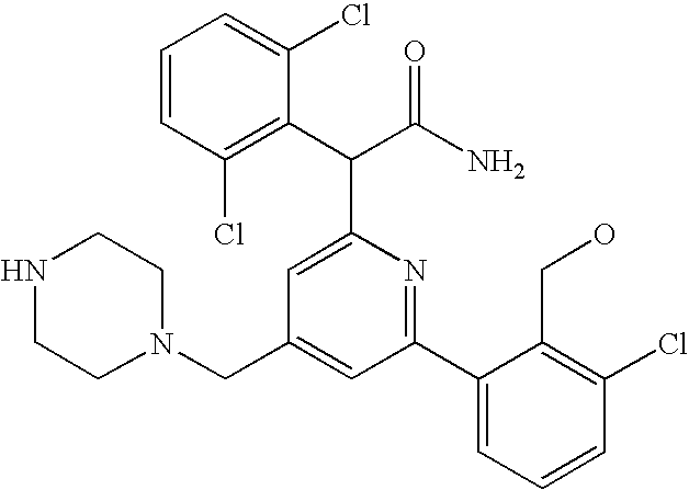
N1(CC2=CC(C3=CC=CC(Cl)=C3CO)=NC(C(C(N)=O)C3=C(Cl)C=CC=C3Cl)=C2)CCNCC1
